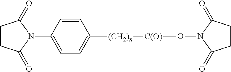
C1=CC(N2C(=O)C=CC2=O)=CC=C1[(CH2)n][C(O)]ON1C(=O)CCC1=O
